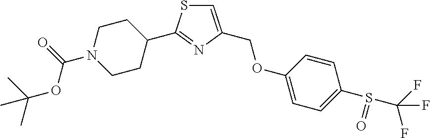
C1=C(COC2=CC=C(S(C(F)(F)F)=O)C=C2)N=C(C2CCN(C(=O)OC(C)(C)C)CC2)S1
